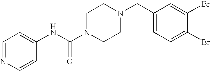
C1(CN2CCN(C(NC3=CC=NC=C3)=O)CC2)=CC=C(Br)C(Br)=C1
